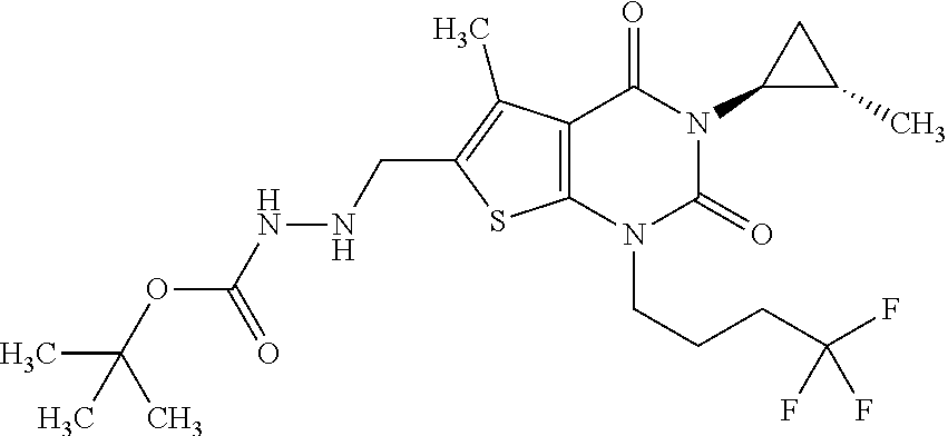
C12=C(N(CCCC(F)(F)F)C(=O)N(C3C(C)C3)C1=O)SC(CNNC(OC(C)(C)C)=O)=C2C
